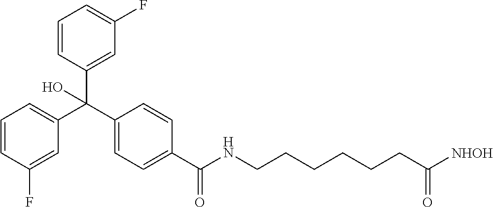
C1(C(C2=CC=CC(F)=C2)(C2=CC(F)=CC=C2)O)=CC=C(C(=O)NCCCCCCC([NHOH])=O)C=C1
